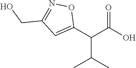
O1C(C(C(=O)O)C(C)C)=CC(CO)=N1
